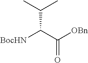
[BocHN]C(C([OBn])=O)C(C)C
